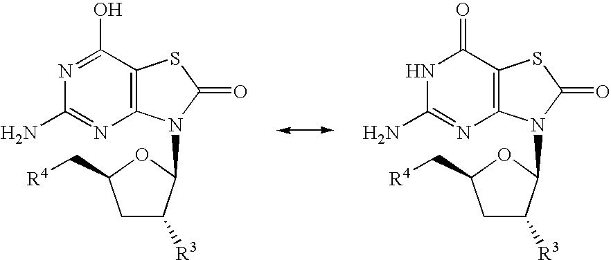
N1=C(O)C2=C(N=C1N)N(C1OC(C[R4])CC1[R3])C(=O)S2.N1C(N)=NC2=C(C1=O)SC(=O)N2C1OC(C[R4])CC1[R3]
